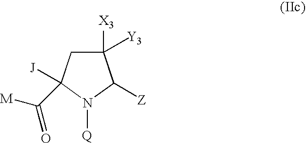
C1([X3])([Y3])CC([J])(C([M])=O)N([Q])C1[Z]
